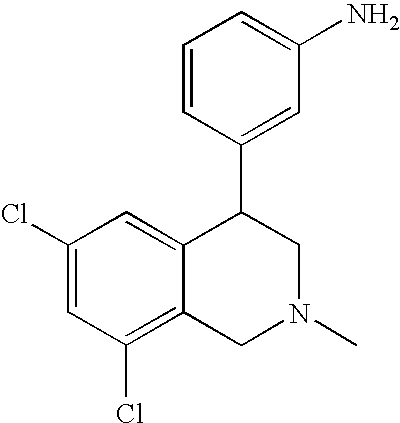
C1(Cl)=C2C(=CC(Cl)=C1)C(C1=CC(N)=CC=C1)CN(C)C2
